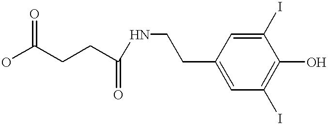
OC(CCC(NCCC1=CC(I)=C(O)C(I)=C1)=O)=O
